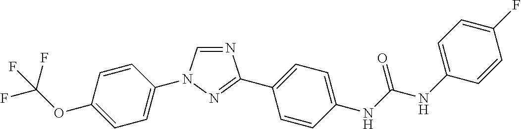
C1=CC(OC(F)(F)F)=CC=C1N1C=NC(C2=CC=C(NC(NC3=CC=C(F)C=C3)=O)C=C2)=N1
